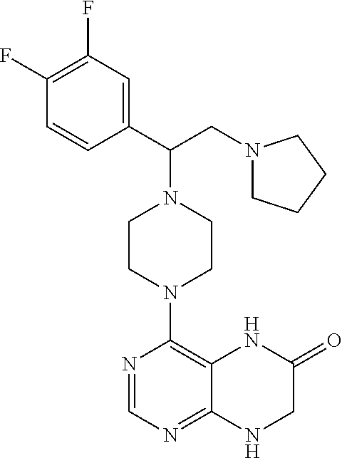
C1(C(CN2CCCC2)N2CCN(C3=C4C(=NC=N3)NCC(=O)N4)CC2)=CC(F)=C(F)C=C1
